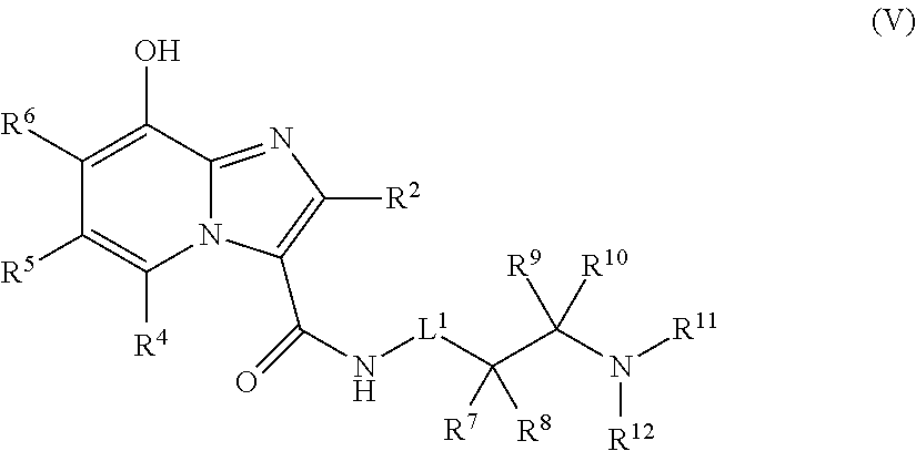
OC1=C([R6])C([R5])=C([R4])N2C1=NC([R2])=C2C(=O)N[L1]C(C(N([R11])[R12])([R9])[R10])([R7])[R8]
